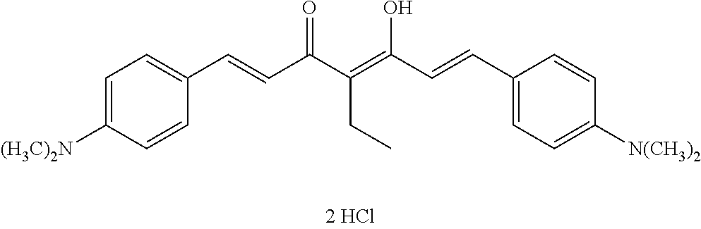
C1=C([(H3C)2N])C=CC(C=CC(C(=C(O)C=CC2=CC=C([N(CH3)2])C=C2)CC)=O)=C1
